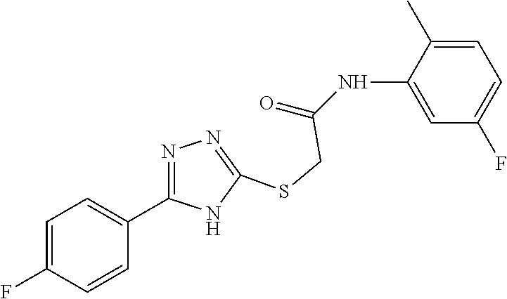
C1=C(NC(=O)CSC2=NN=C(C3=CC=C(F)C=C3)N2)C(C)=CC=C1F
